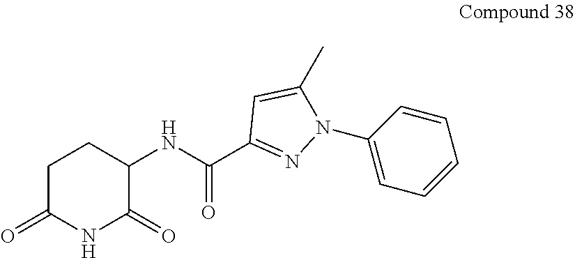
C1(NC(C2=NN(C3=CC=CC=C3)C(C)=C2)=O)C(=O)NC(=O)CC1
